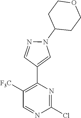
C1CC(N2N=CC(C3=C([F3C])C=NC(Cl)=N3)=C2)CCO1
